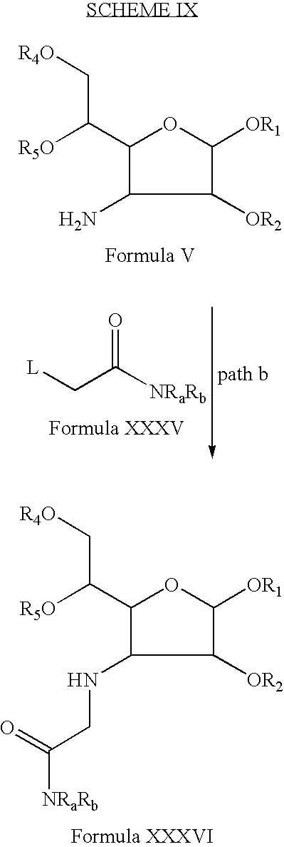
C1(C([R5O])C[R4O])C(NCC(=O)[NRaRb])C([OR2])C([OR1])O1.[L]CC([NRaRb])=O.C1(C([R5O])C[R4O])C(N)C([OR2])C([OR1])O1
